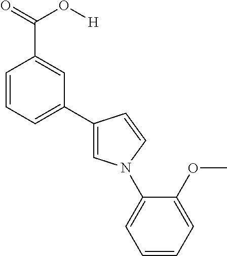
C1=CC=C(C2=CN(C3=CC=CC=C3OC)C=C2)C=C1C(=O)O[H]
